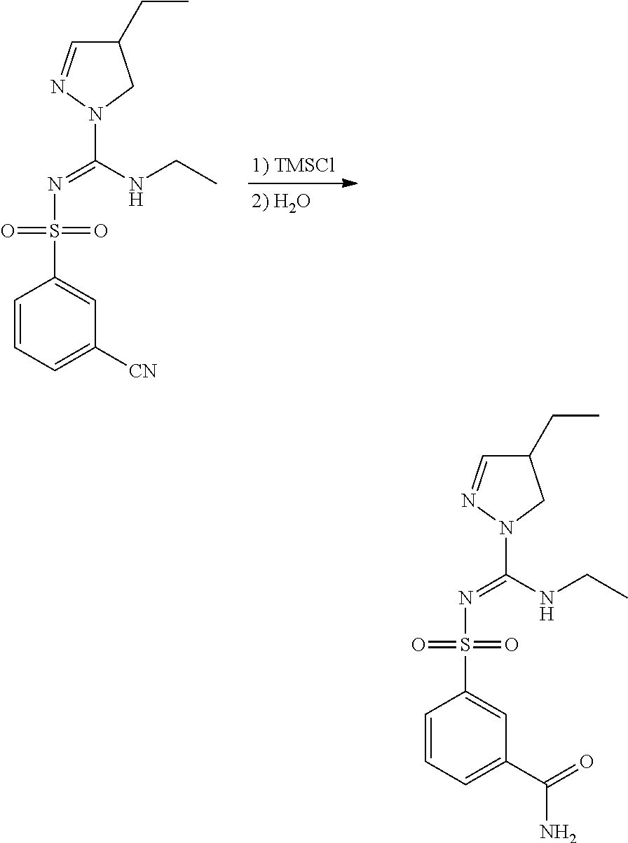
C(NCC)(N1CC(CC)C=N1)=NS(C1=CC([CN])=CC=C1)(=O)=O.C(NCC)(N1CC(CC)C=N1)=NS(C1=CC(C(=O)N)=CC=C1)(=O)=O
